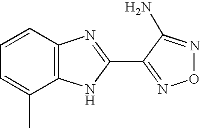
C1=CC2=C(C(C)=C1)NC(C1=NON=C1N)=N2
